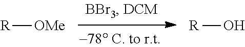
[R][OMe].[R]O
